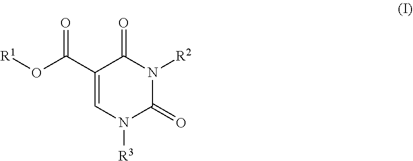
C1(C(O[R1])=O)=CN([R3])C(=O)N([R2])C1=O
